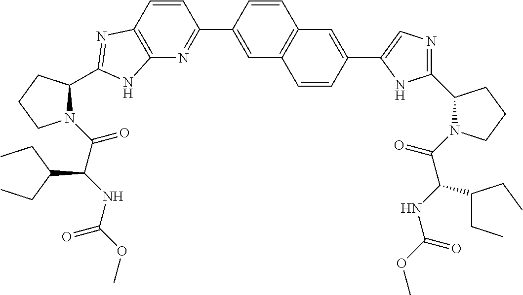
C1(C2=NC3=C(C=C2)N=C(C2N(C(C(NC(OC)=O)C(CC)CC)=O)CCC2)N3)=CC2=C(C=C1)C=C(C1=CN=C(C3N(C(C(NC(OC)=O)C(CC)CC)=O)CCC3)N1)C=C2
